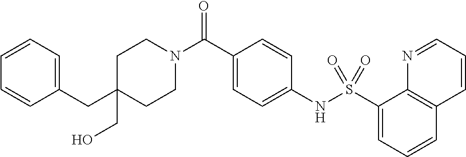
C1(CC2=CC=CC=C2)(CO)CCN(C(C2=CC=C(NS(C3=CC=CC4=C3N=CC=C4)(=O)=O)C=C2)=O)CC1
